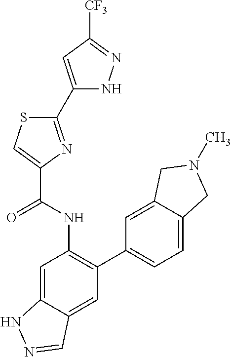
C1(C2=NC(C(NC3=C(C4=CC=C5C(=C4)CN(C)C5)C=C4C(=C3)NN=C4)=O)=CS2)=CC([CF3])=NN1
